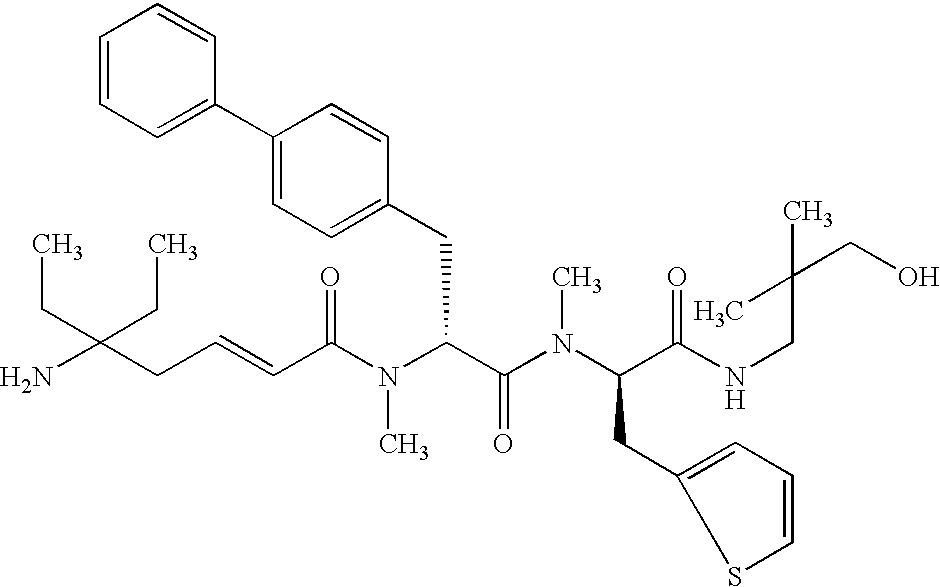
NC(CC=CC(N(C(C(=O)N(C)C(CC1=CC=CS1)C(=O)NCC(CO)(C)C)CC1=CC=C(C2=CC=CC=C2)C=C1)C)=O)(CC)CC
